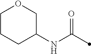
C1CCC(NC(=O)C)CO1
